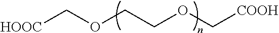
[HOOC]COCCOC[COOH]
